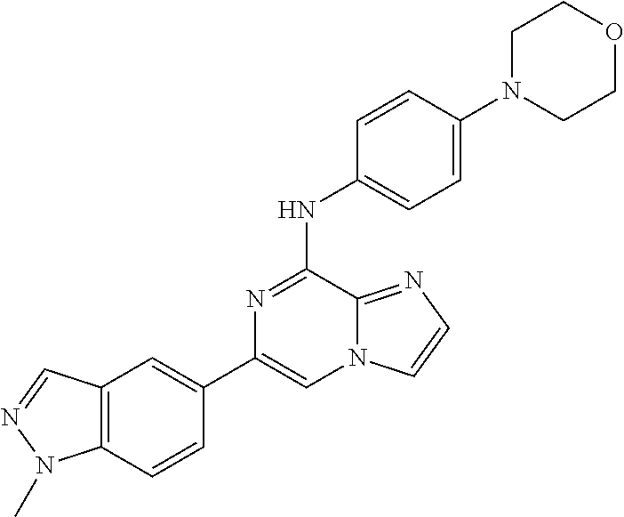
C1(C2=CC3=C(C=C2)N(C)N=C3)=CN2C(=NC=C2)C(NC2=CC=C(N3CCOCC3)C=C2)=N1
